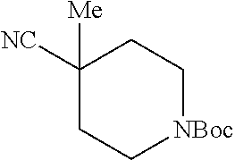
C1([NC])([Me])CC[NBoc]CC1
